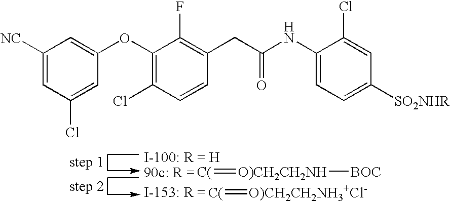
C1([NC])=CC(Cl)=CC(OC2=C(Cl)C=CC(CC(NC3=CC=C([SO2NHR])C=C3Cl)=O)=C2F)=C1.[C(]=[O)CH2CH2NH][BOC].[C(]=[O)CH2CH2NH3+Cl-]
